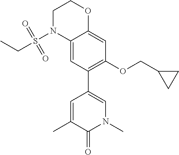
CC1=CC(C2=C(OCC3CC3)C=C3C(=C2)N(S(CC)(=O)=O)CCO3)=CN(C)C1=O
